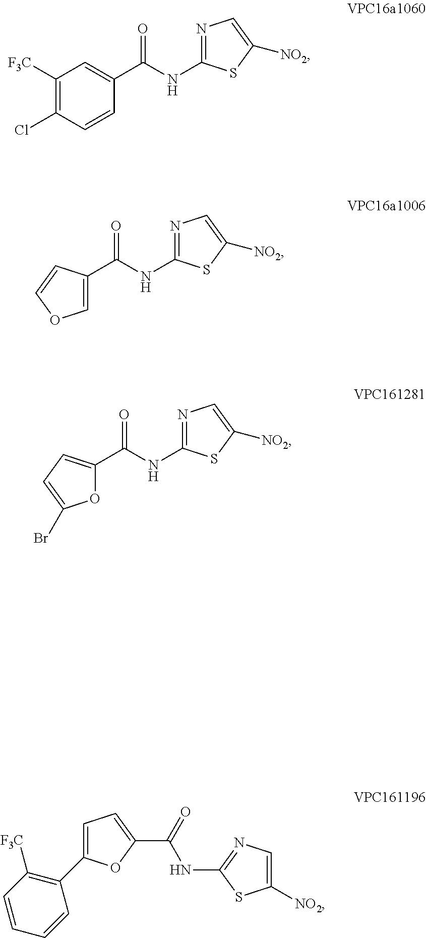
C1(C(NC2=NC=C([NO2])S2)=O)=CC([F3C])=C(Cl)C=C1.C1(C(NC2=NC=C([NO2])S2)=O)=COC=C1.C1(C(NC2=NC=C([NO2])S2)=O)=CC=C(Br)O1.C1(C2=CC=C(C(=O)NC3=NC=C([NO2])S3)O2)=C([F3C])C=CC=C1
